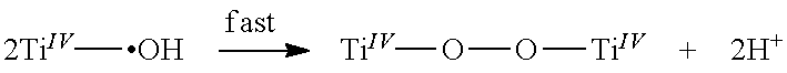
[2TiIV]O.[Ti]OO[Ti].[2H+]
